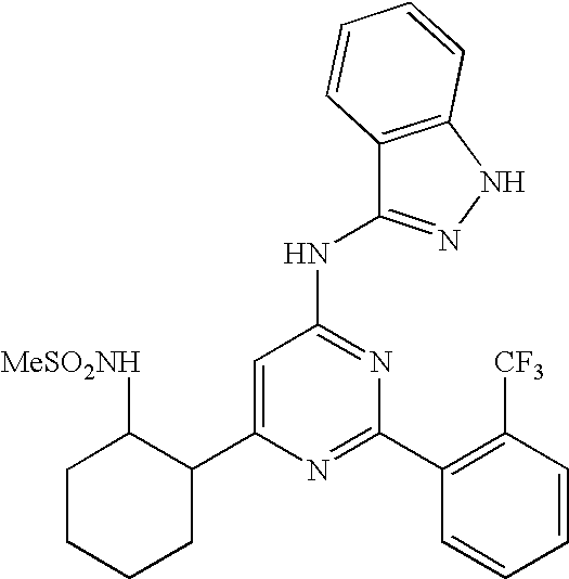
C1=C(C2C([MeSO2NH])CCCC2)N=C(C2=C([CF3])C=CC=C2)N=C1NC1=NNC2=C1C=CC=C2
